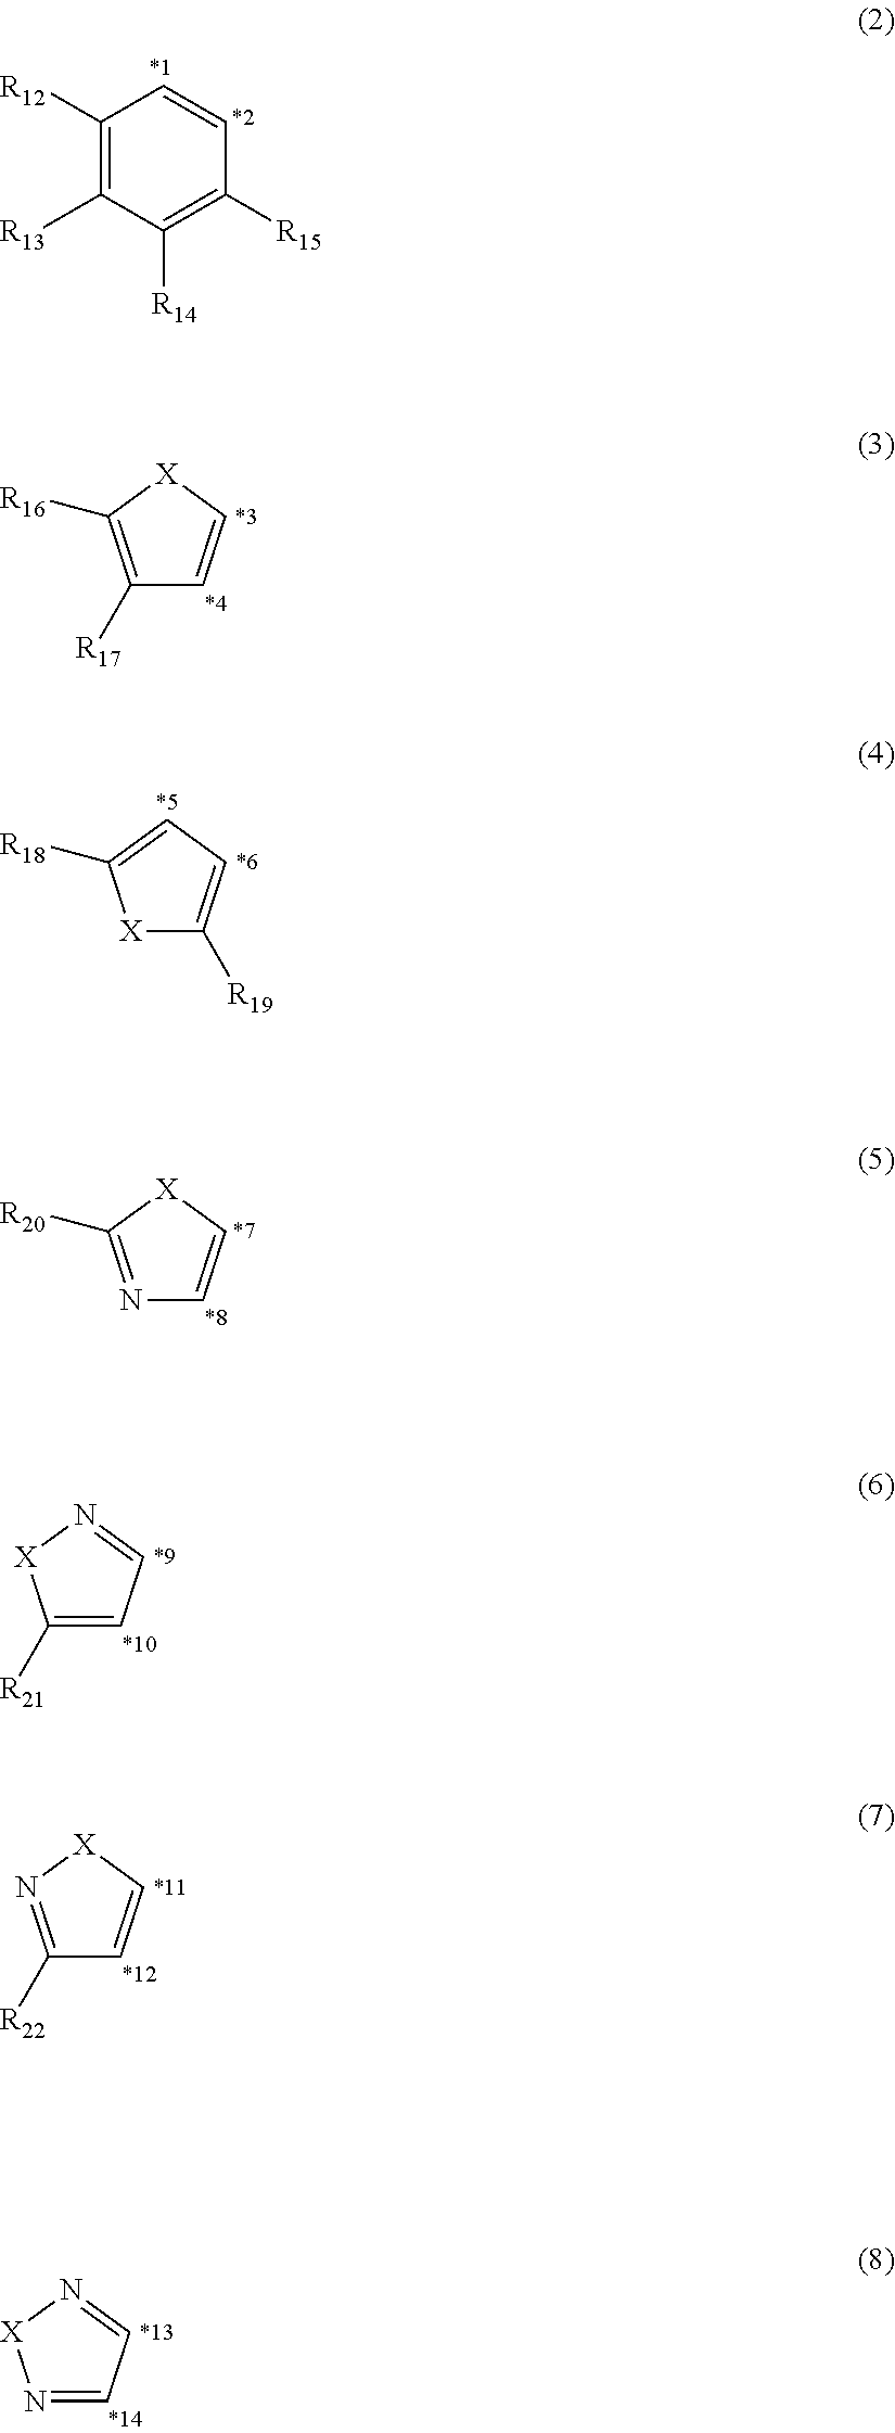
C1([R12])=C([R13])C([R14])=C([R15])C=C1.C1([R17])=C([R16])[X]C=C1.[X]1C([R19])=CC=C1[R18].N1=C([R20])[X]C=C1.C1([R22])=N[X]C=C1.C1([R21])=CC=N[X]1.N1=CC=N[X]1
